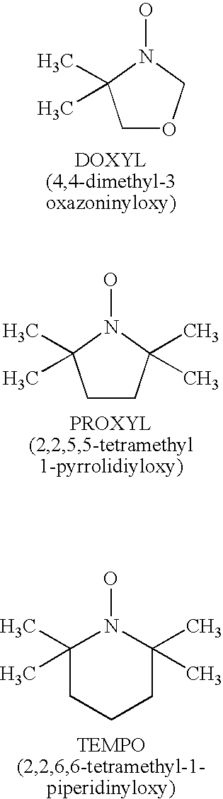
C1OCN(O)C1(C)C.C1CC(C)(C)N(O)C1(C)C.C1(C)(C)CCCC(C)(C)N1O
